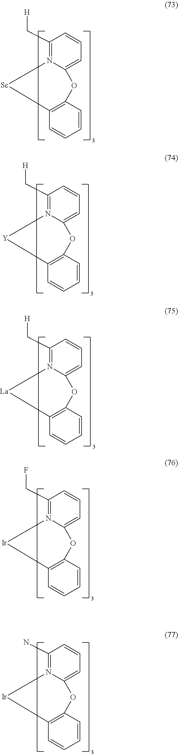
C1(C[H])=N2C(=CC=C1)OC1=C(C=CC=C1)[Sc]2.C1(C[H])=N2C(=CC=C1)OC1=C(C=CC=C1)[Y]2.C1(C[H])=N2C(=CC=C1)OC1=C(C=CC=C1)[La]2.C1(CF)=N2C(=CC=C1)OC1=C(C=CC=C1)[Ir]2.C1(N)=N2C(=CC=C1)OC1=C(C=CC=C1)[Ir]2
